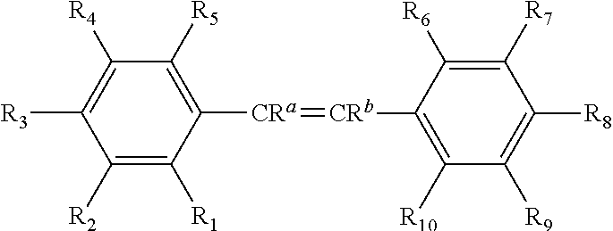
[CRa](=[CRb]C1=C([R10])C([R9])=C([R8])C([R7])=C1[R6])C1=C([R5])C([R4])=C([R3])C([R2])=C1[R1]
